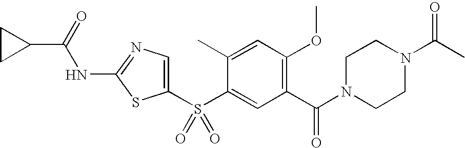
C1CC1C(=O)NC1=NC=C(S(C2=CC(C(N3CCN(C(C)=O)CC3)=O)=C(OC)C=C2C)(=O)=O)S1
